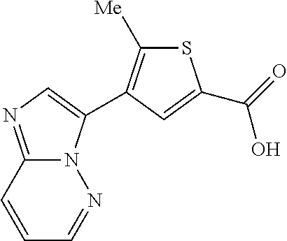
N12C(=NC=C1C1=C([Me])SC(C(=O)O)=C1)C=CC=N2
